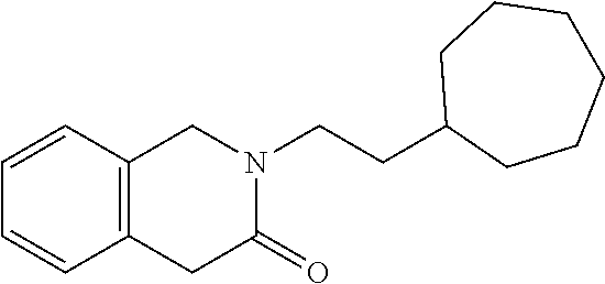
C1(CCN2CC3=C(C=CC=C3)CC2=O)CCCCCC1
